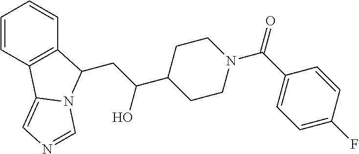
C1=CC2=C(C=C1)C(CC(C1CCN(C(=O)C3=CC=C(F)C=C3)CC1)O)N1C2=CN=C1
